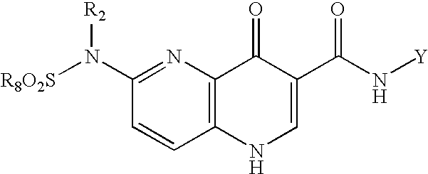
C1(N([R8O2S])[R2])=NC2=C(C=C1)NC=C(C(N[Y])=O)C2=O
